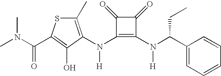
N(C1=C(N(C(C2=CC=CC=C2)CC)[H])C(=O)C1=O)([H])C1=C(C)SC(C(N(C)C)=O)=C1O
